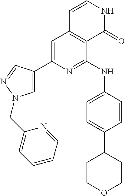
C1=C(C2=CN(CC3=CC=CC=N3)N=C2)N=C(NC2=CC=C(C3CCOCC3)C=C2)C2=C1C=CNC2=O
